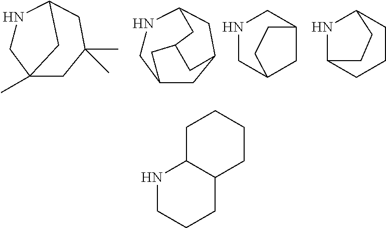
N1CC2(C)CC(C)(C)CC1C2.N1CC2CC3CC1CC(C3)C2.N1CC2CC(C1)CC2.N1C2CCCC1CC2.C1C2C(CCC1)CCCN2
